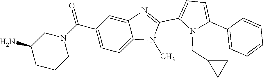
C1=C(C2=CC=CC=C2)N(CC2CC2)C(C2=NC3=CC(C(N4CCCC(N)C4)=O)=CC=C3N2C)=C1
